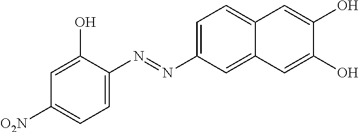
C1=C(N=NC2=CC=C3C(=C2)C=C(O)C(O)=C3)C(O)=CC([O2N])=C1
